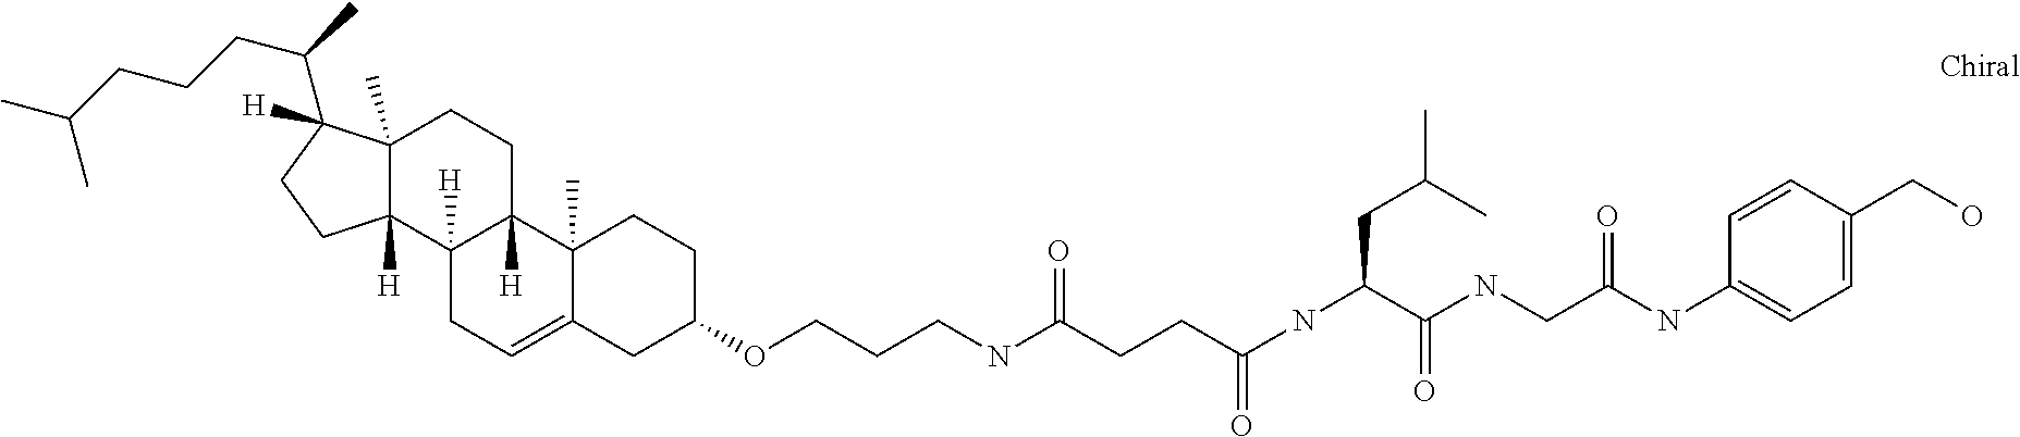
C12([H])CC=C3C(C)(C1([H])CCC1(C)C2([H])CCC1(C(C)CCCC(C)C)[H])CCC(OCCCNC(CCC(NC(C(NCC(NC1=CC=C(CO)C=C1)=O)=O)CC(C)C)=O)=O)C3
